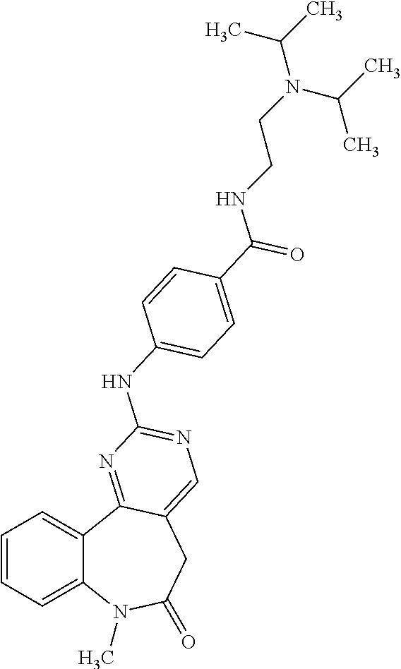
C1=CC=C2C(=C1)C1=NC(NC3=CC=C(C(=O)NCCN(C(C)C)C(C)C)C=C3)=NC=C1CC(=O)N2C
